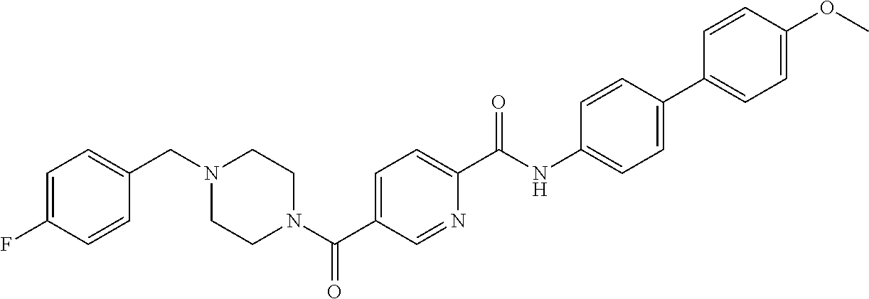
C1(F)=CC=C(CN2CCN(C(C3=CC=C(C(NC4=CC=C(C5=CC=C(OC)C=C5)C=C4)=O)N=C3)=O)CC2)C=C1
